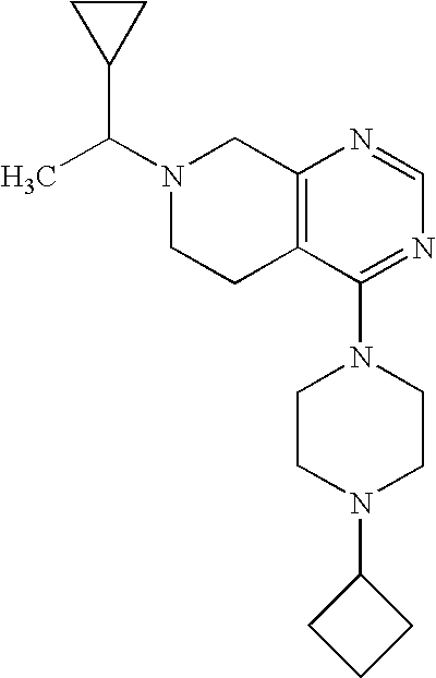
CC(N1CCC2=C(C1)N=CN=C2N1CCN(C2CCC2)CC1)C1CC1
